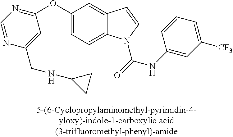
C1(OC2=NC=NC(CNC3CC3)=C2)=CC=C2C(=C1)C=CN2C(=O)NC1=CC([CF3])=CC=C1
